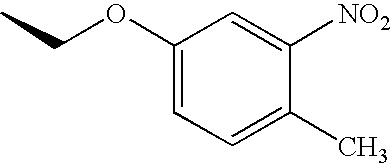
C1(OCC)=CC=C(C)C([NO2])=C1
